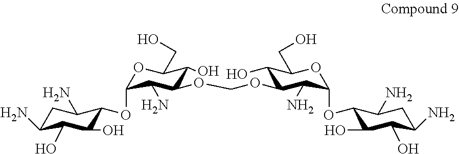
C1(OC2C(N)C(OCOC3C(O)C(CO)OC(OC4C(O)C(O)C(N)CC4N)C3N)C(O)C(CO)O2)C(O)C(O)C(N)CC1N
